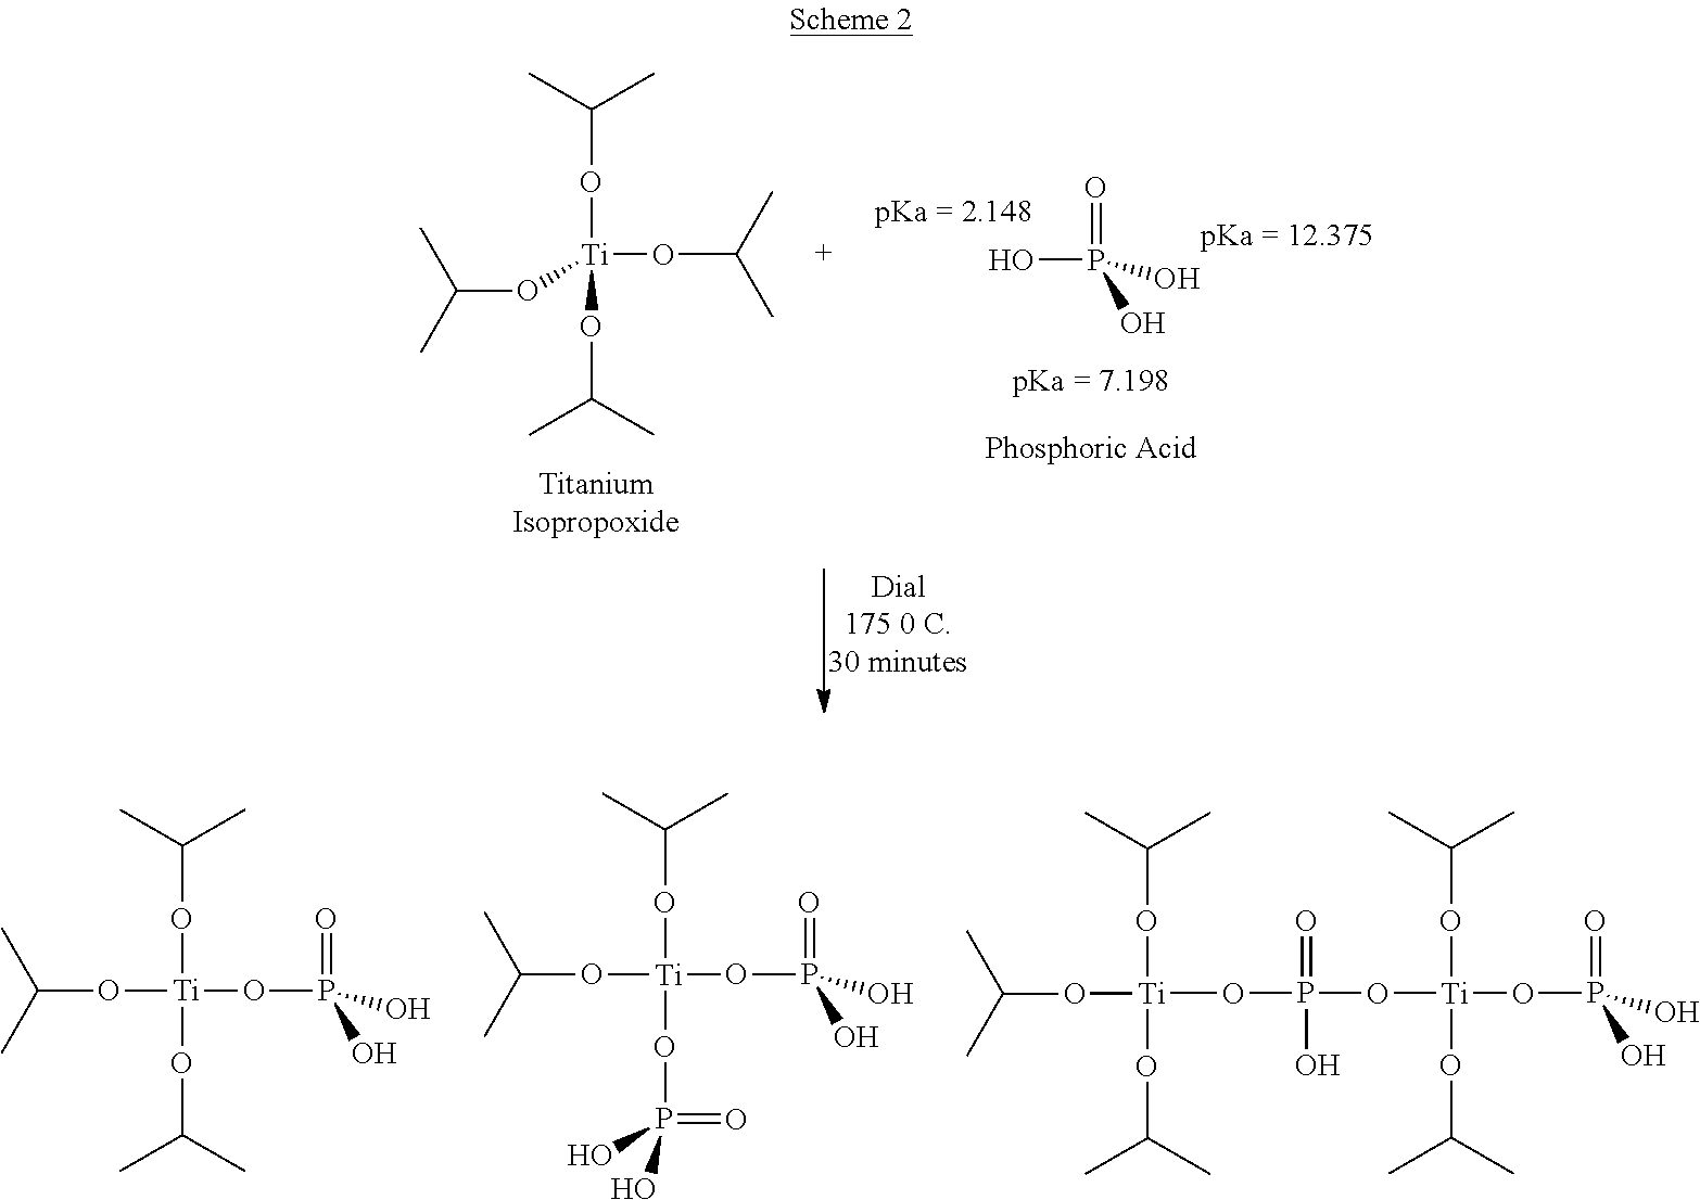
C(O[Ti](OC(C)C)(OC(C)C)OC(C)C)(C)C.O=P(O)(O)O.C(O[Ti](OC(C)C)(OP(O)(O)=O)OC(C)C)(C)C.C(O[Ti](OC(C)C)(OP(O)(O)=O)OP(O)(=O)O)(C)C.C(O[Ti](OP(=O)(O)O[Ti](OC(C)C)(OC(C)C)OC(C)C)(OP(O)(O)=O)OC(C)C)(C)C
